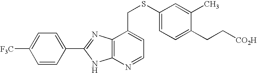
C1=C(C2=NC3=C(N2)N=CC=C3CSC2=CC=C(CC[CO2H])C(C)=C2)C=CC([F3C])=C1
